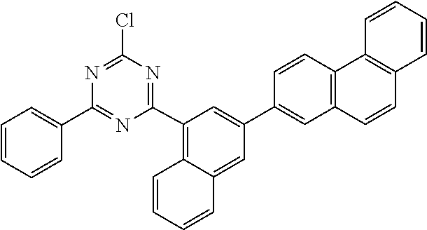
C1=CC2=C(C=CC3=C2C=CC=C3)C=C1C1=CC(C2=NC(Cl)=NC(C3=CC=CC=C3)=N2)=C2C(=C1)C=CC=C2
